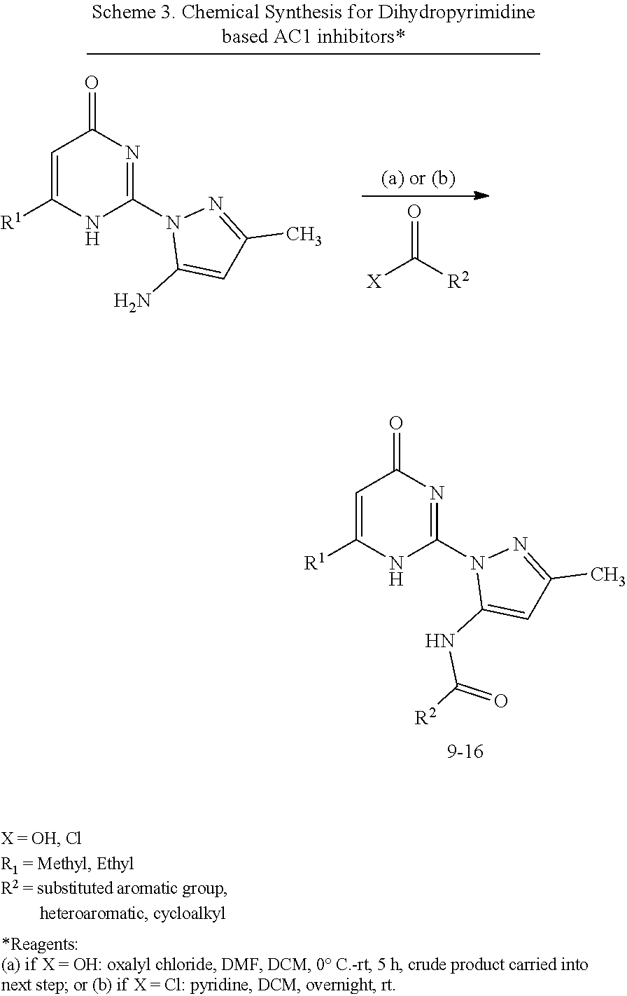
C1=C([R1])NC(N2C(NC([R2])=O)=CC(C)=N2)=NC1=O.C1=C([R1])NC(N2C(N)=CC(C)=N2)=NC1=O.[X]C([R2])=O
